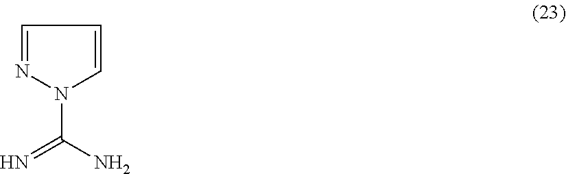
C1=NN(C(N)=N)C=C1
